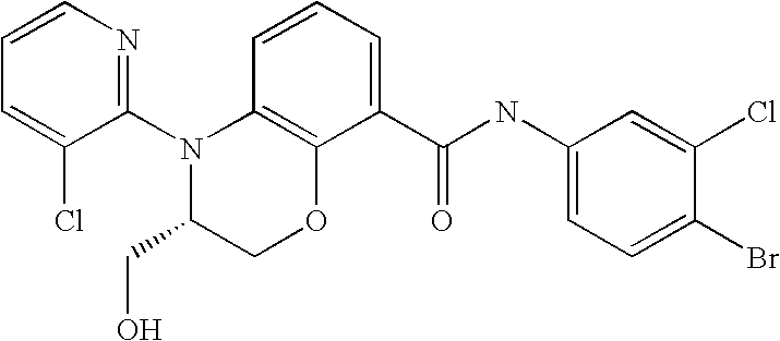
C1(N2C(CO)COC3=C2C=CC=C3C(NC2=CC=C(Br)C(Cl)=C2)=O)=NC=CC=C1Cl
